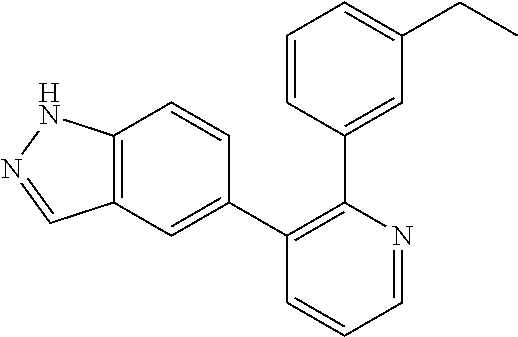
C12=C(C=C(C3=C(C4=CC(CC)=CC=C4)N=CC=C3)C=C1)C=NN2
